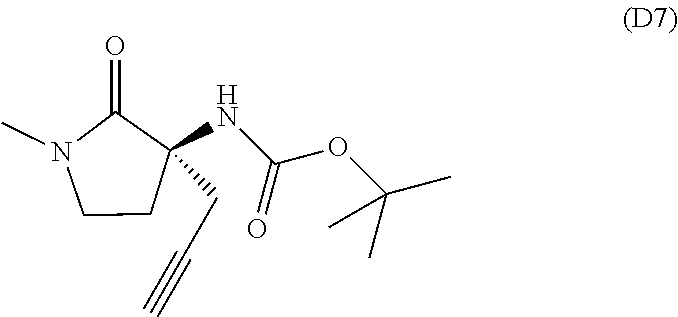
CN1CCC(CC#C)(NC(OC(C)(C)C)=O)C1=O
